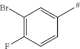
C1(Br)=C(F)C=CC(C)=C1
